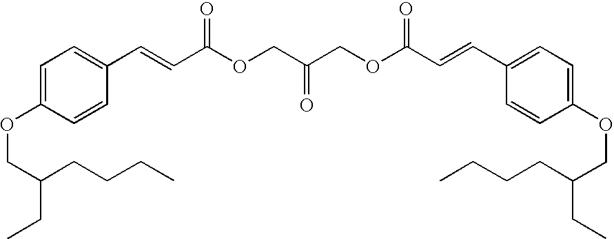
C1=C(OCC(CC)CCCC)C=CC(C=CC(OCC(COC(C=CC2=CC=C(OCC(CCCC)CC)C=C2)=O)=O)=O)=C1
